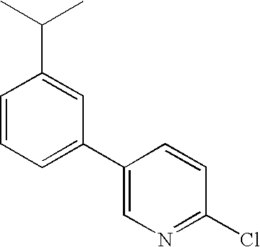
C1=CC=C(C2=CN=C(Cl)C=C2)C=C1C(C)C
